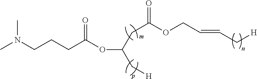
CN(CCCC(OC(CC(=O)OCC=CC[H])C[H])=O)C
